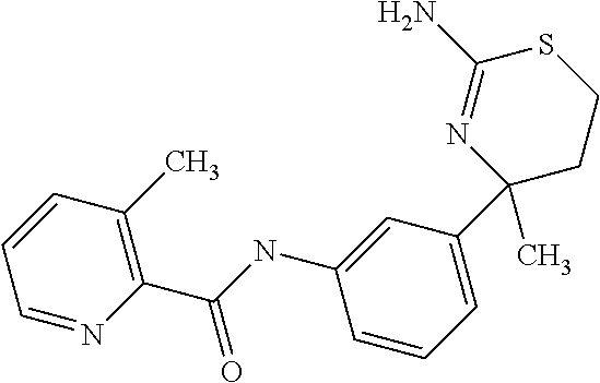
C1=NC(C(NC2=CC(C3(C)N=C(N)SCC3)=CC=C2)=O)=C(C)C=C1
